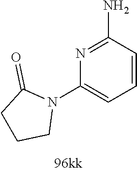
C1=CC(N)=NC(N2C(=O)CCC2)=C1
